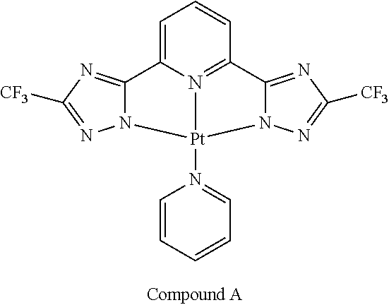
C1=C2N3=C(C=C1)C1=NC([CF3])=NN1[Pt]3(N1=CC=CC=C1)N1C2=NC([CF3])=N1
